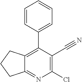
C12=C(C3=CC=CC=C3)C(C#N)=C(Cl)N=C1CCC2
